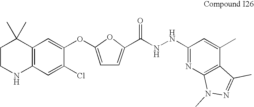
C1C(C)(C)C2=C(C=C(Cl)C(OC3=CC=C(C(NNC4=NC5=C(C(C)=C4)C(C)=NN5C)=O)O3)=C2)NC1
